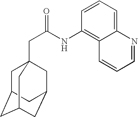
C1C2CC3CC(CC1(CC(=O)NC1=C4C(=CC=C1)N=CC=C4)C3)C2
